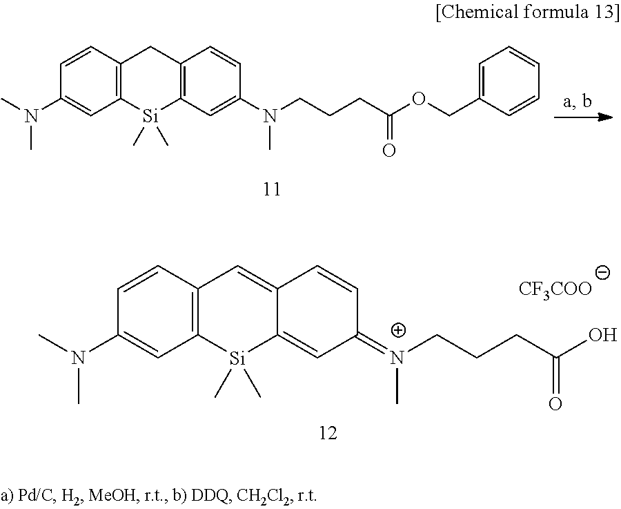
C12=C(C=CC(N(C)C)=C1)CC1=C([Si]2(C)C)C=C(N(CCCC(OCC2=CC=CC=C2)=O)C)C=C1.C12=C(C=CC(N(C)C)=C1)C=C1C(=CC(=[N+](CCCC(O)=O)C)C=C1)[Si]2(C)C.[CF3COO]
